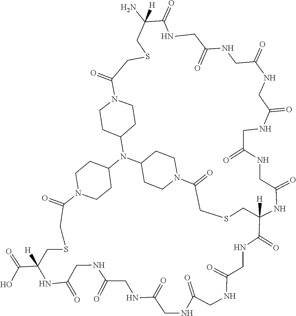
C1C(=O)NC(C(=O)O)([H])CSCC(=O)N2CCC(N3C4CCN(C(=O)CSCC(N)([H])C(=O)NCC(=O)NCC(=O)NCC(=O)NCC(=O)NCC(=O)NC([H])(C(=O)NCC(=O)NCC(=O)NCC(=O)NCC(=O)N1)CSCC(=O)N1CCC3CC1)CC4)CC2
